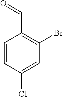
C1=CC(Cl)=CC(Br)=C1C=O
